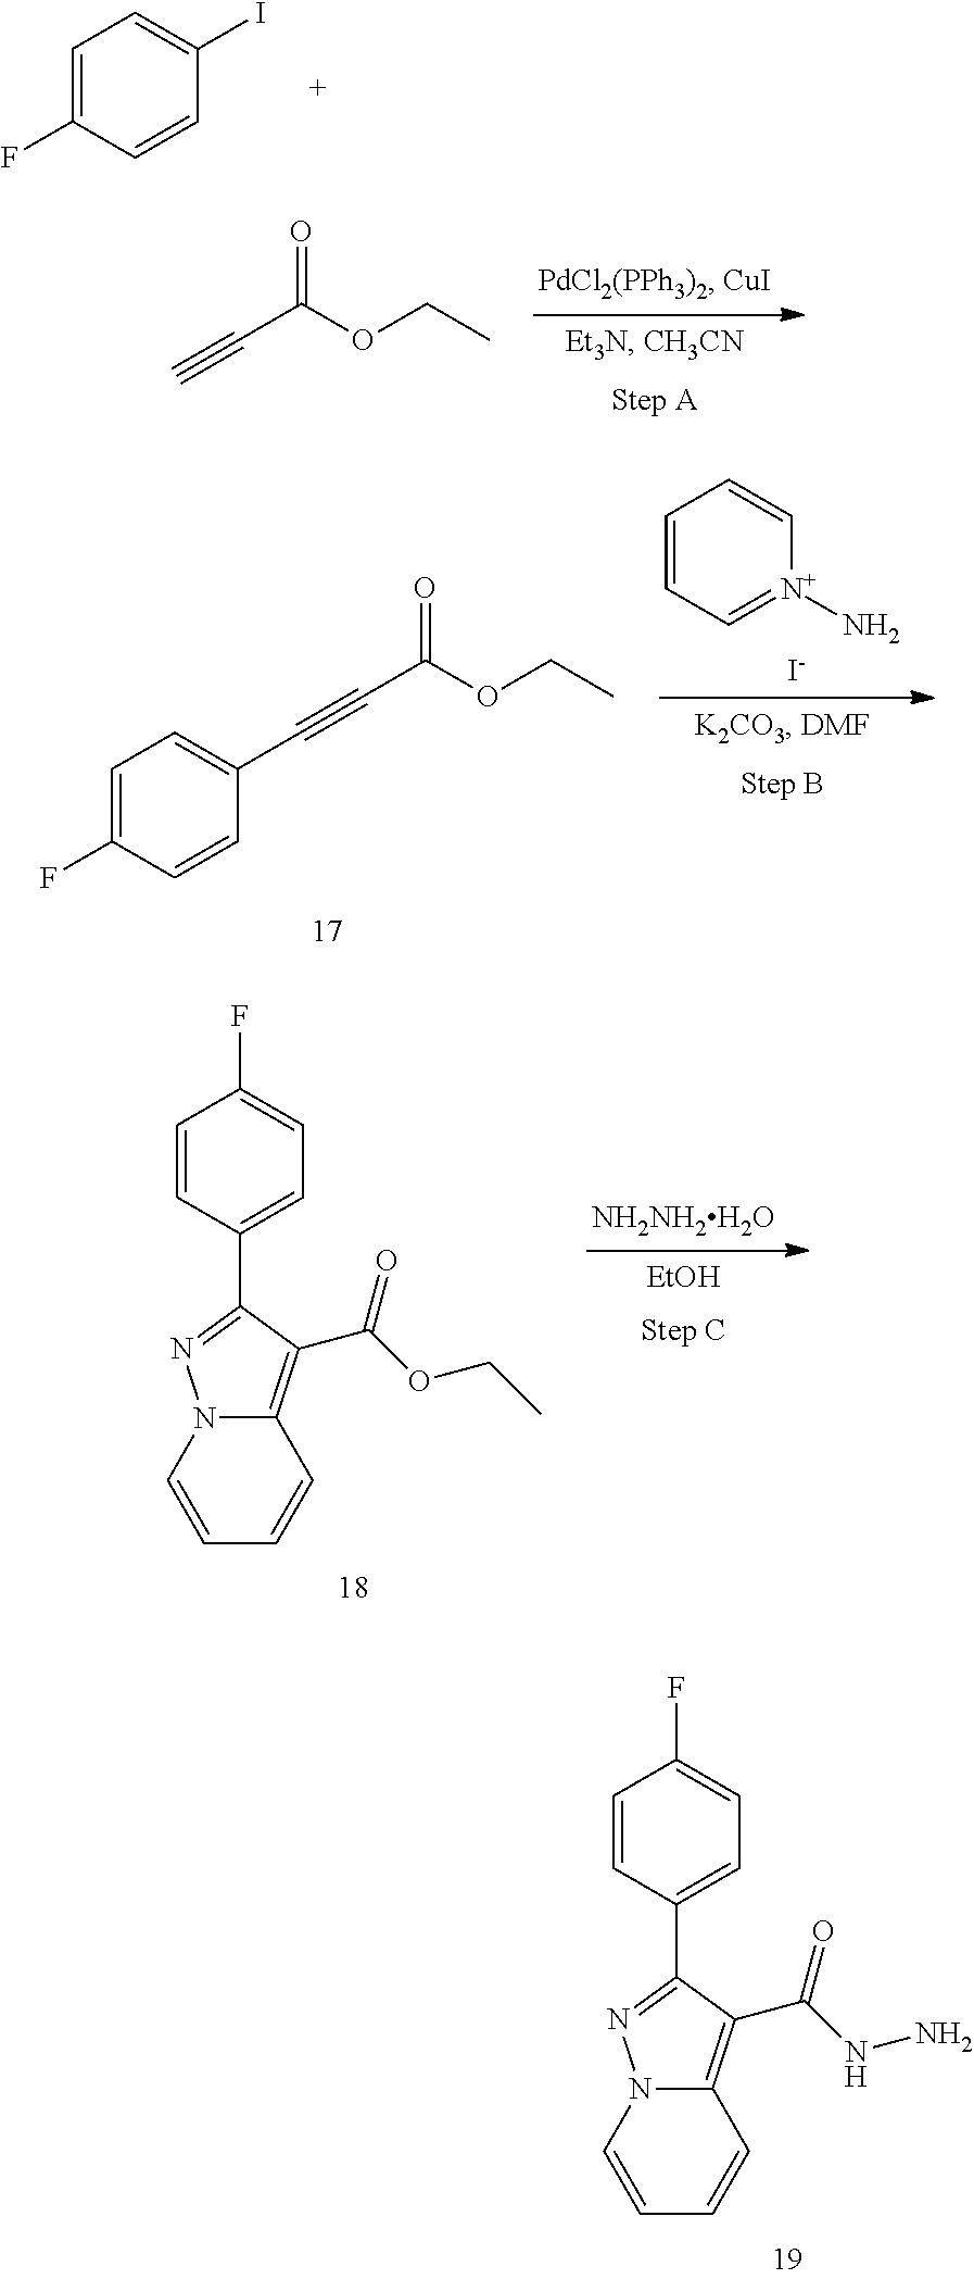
C1=C(F)C=CC(I)=C1.C#CC(OCC)=O.[I-].C1=CC=[N+](N)C=C1.C(#CC(OCC)=O)C1=CC=C(F)C=C1.[NH2NH2H2O].[EtOH].C1=CC(C2=NN3C(=C2C(OCC)=O)C=CC=C3)=CC=C1F.C1=CC(C2=NN3C(=C2C(NN)=O)C=CC=C3)=CC=C1F
